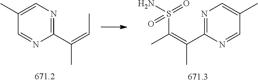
C(C)(=CC)C1=NC=C(C)C=N1.S(C(=C(C1=NC=C(C)C=N1)C)C)(N)(=O)=O
